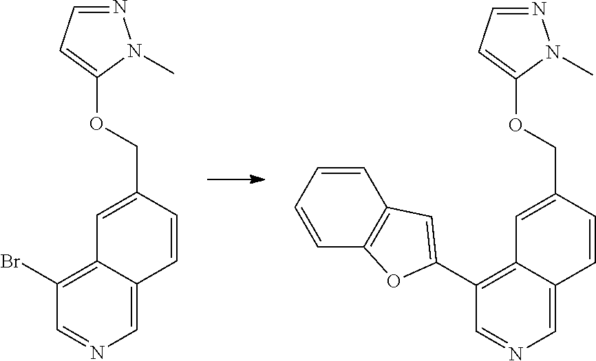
C1=CC=CC2=C1OC(C1=C3C(=CN=C1)C=CC(COC1=CC=NN1C)=C3)=C2.C1=NC=C2C(=C1Br)C=C(COC1=CC=NN1C)C=C2
